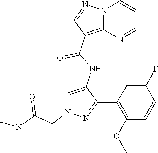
N12C(=C(C(NC3=CN(CC(N(C)C)=O)N=C3C3=C(OC)C=CC(F)=C3)=O)C=N1)N=CC=C2
